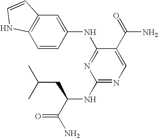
C12=C(C=CC(NC3=NC(NC(C(N)=O)CC(C)C)=NC=C3C(=O)N)=C1)NC=C2
